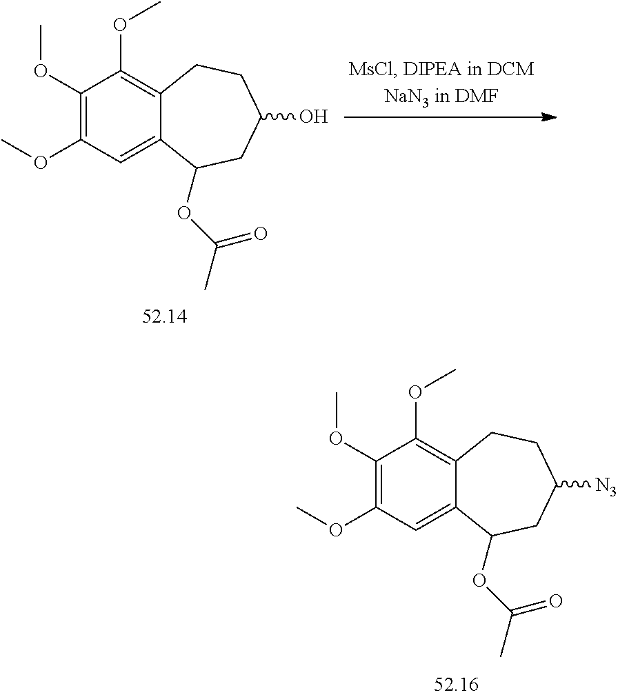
C1(OC)=C(OC)C=C2C(=C1OC)CCC([N3])CC2OC(C)=O.C1(OC)=C(OC)C=C2C(=C1OC)CCC(O)CC2OC(C)=O
